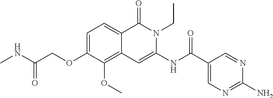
C1=C(OCC(=O)NC)C(OC)=C2C(=C1)C(=O)N(CC)C(NC(C1=CN=C(N)N=C1)=O)=C2
